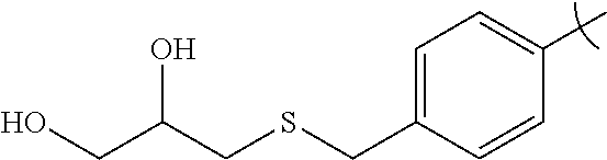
C1=C(CSCC(CO)O)C=CC(C)=C1
